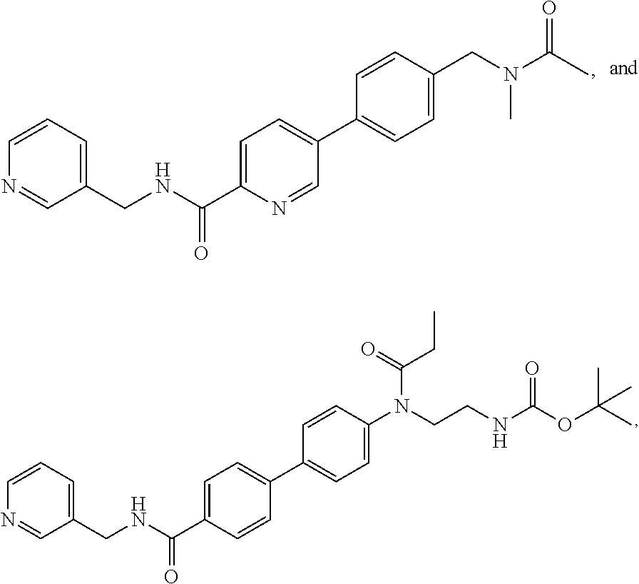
N1=CC(CNC(C2=CC=C(C3=CC=C(N(CCNC(OC(C)(C)C)=O)C(=O)CC)C=C3)C=C2)=O)=CC=C1.N1=CC(CNC(C2=CC=C(C3=CC=C(CN(C(C)=O)C)C=C3)C=N2)=O)=CC=C1
